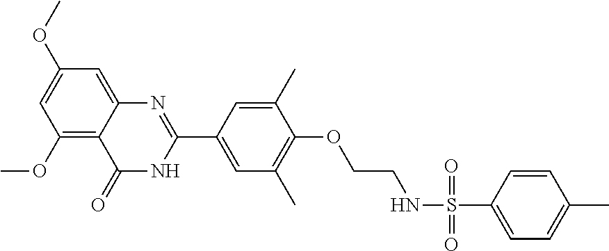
C12=CC(OC)=CC(OC)=C1C(=O)NC(C1=CC(C)=C(OCCNS(C3=CC=C(C)C=C3)(=O)=O)C(C)=C1)=N2
